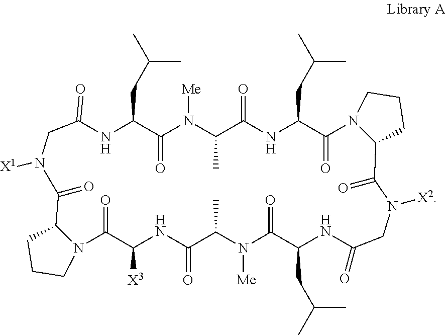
N1C(CC(C)C)C(=O)N([Me])C(C)C(=O)NC(CC(C)C)C(=O)N2C(C(=O)N([X2])CC(=O)NC(CC(C)C)C(=O)N([Me])C(C)C(=O)NC([X3])C(=O)N3C(C(=O)N([X1])CC1=O)CCC3)CCC2
